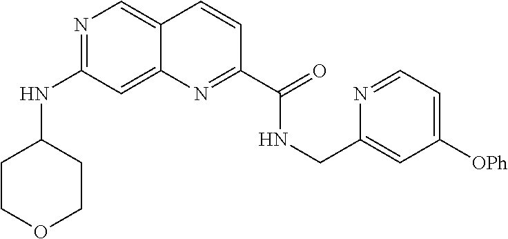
N1=C(NC2CCOCC2)C=C2C(=C1)C=CC(C(=O)NCC1=CC([OPh])=CC=N1)=N2
